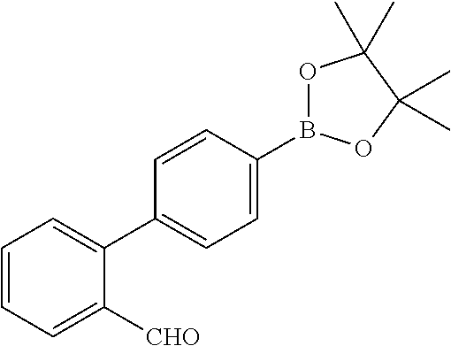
C1=C(B2OC(C)(C)C(C)(C)O2)C=CC(C2=CC=CC=C2[CHO])=C1
